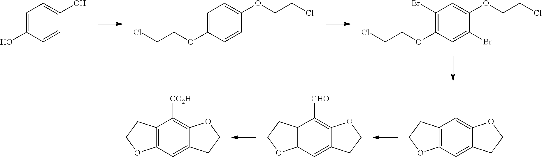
C1=C(O)C=CC(O)=C1.C1=C(OCCCl)C=CC(OCCCl)=C1.C1(Br)=C(OCCCl)C=C(Br)C(OCCCl)=C1.C12=C(C=C3C(=C1)OCC3)OCC2.C12=C(C=C3C(=C1[CHO])OCC3)OCC2.C12=C(C=C3C(=C1[CO2H])OCC3)OCC2
